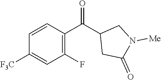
C1(F)=C(C(C2CC(=O)N([Me])C2)=O)C=CC([F3C])=C1
